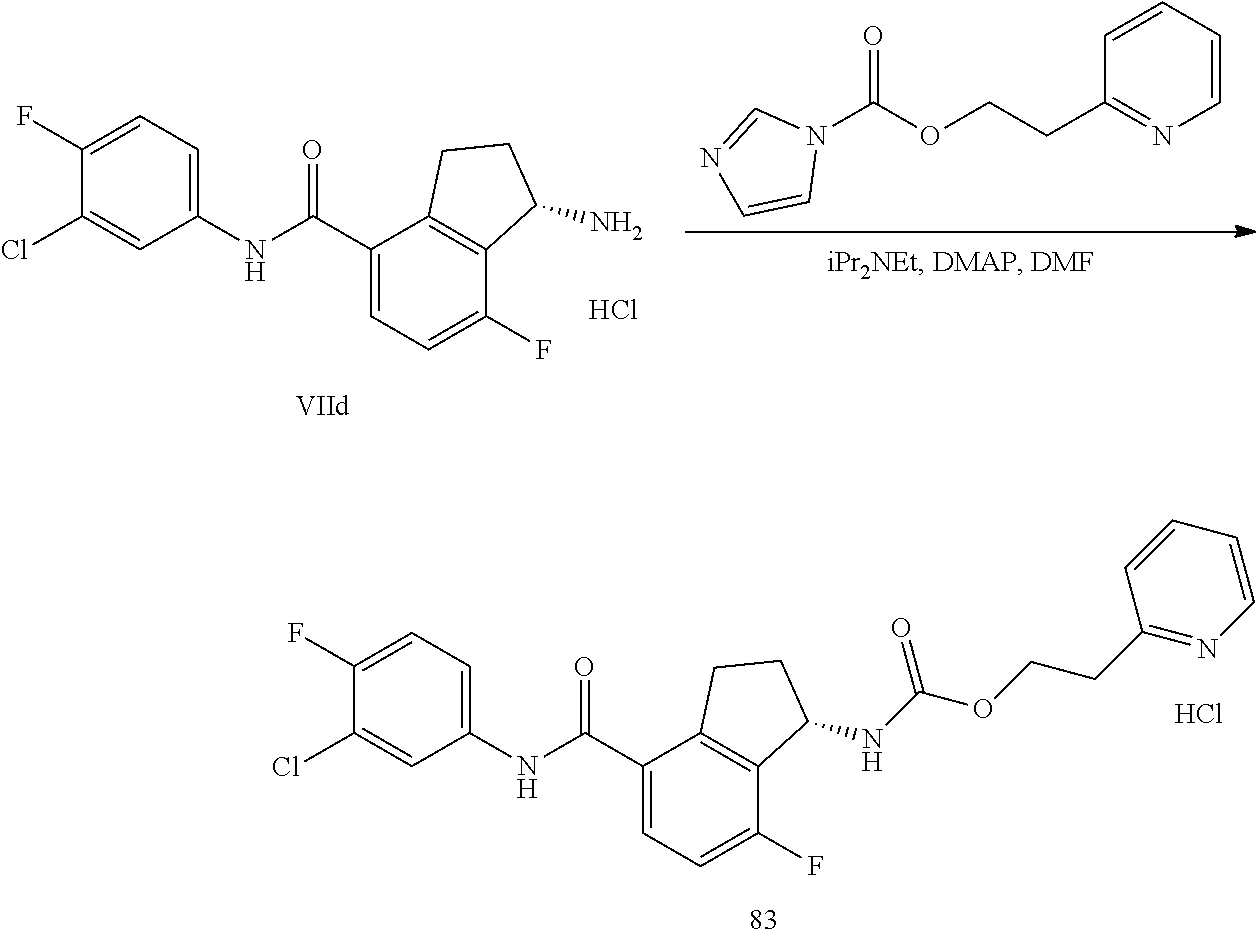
C1(Cl)=CC(NC(C2=CC=C(F)C3=C2CCC3NC(OCCC2=NC=CC=C2)=O)=O)=CC=C1F.Cl.C1(Cl)=CC(NC(C2=CC=C(F)C3=C2CCC3N)=O)=CC=C1F.Cl.N1(C(OCCC2=NC=CC=C2)=O)C=NC=C1
